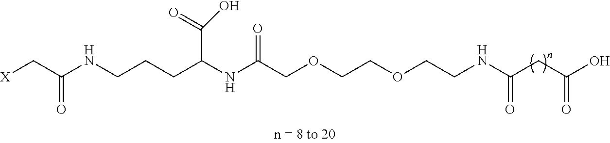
[X]CC(NCCCC(NC(COCCOCCNC(CC(O)=O)=O)=O)C(=O)O)=O
